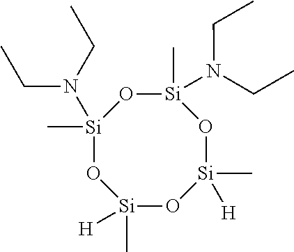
[Si]1(C)(N(CC)CC)O[Si](C)(N(CC)CC)O[Si](C)([H])O[Si](C)([H])O1
